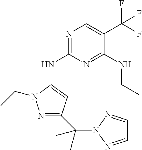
N1=C(NC2=CC(C(N3N=CC=N3)(C)C)=NN2CC)N=C(NCC)C(C(F)(F)F)=C1
